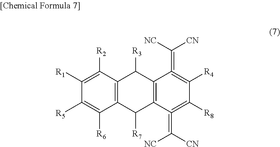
C1([R1])=C([R2])C2=C(C([R6])=C1[R5])C([R7])C1=C(C2[R3])C(=C([CN])[NC])=C([R4])C([R8])=C1=C([CN])[NC]
